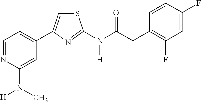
C1=NC(N(C)[H])=CC(C2=CSC(N(C(CC3=C(F)C=C(F)C=C3)=O)[H])=N2)=C1
